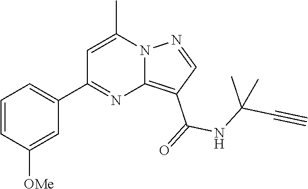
C12=C(C(=O)NC(C#C)(C)C)C=NN1C(C)=CC(C1=CC=CC([OMe])=C1)=N2
